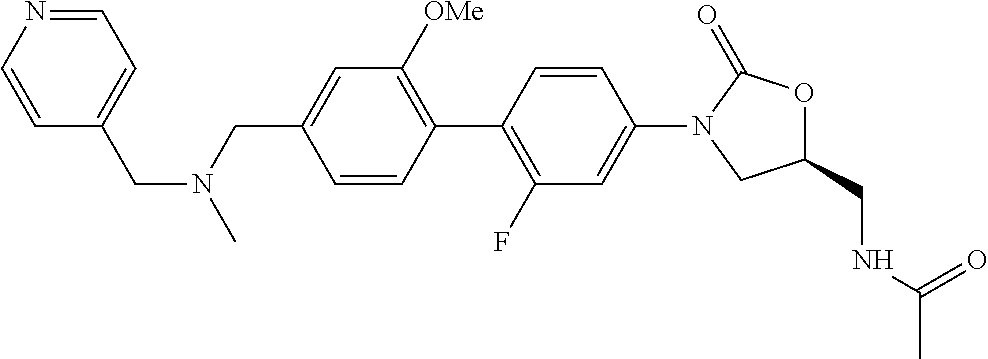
C1(CNC(=O)C)OC(=O)N(C2=CC(F)=C(C3=C([OMe])C=C(CN(CC4=CC=NC=C4)C)C=C3)C=C2)C1
